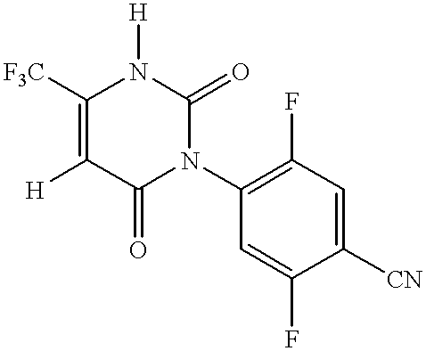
C1([F3C])=C([H])C(=O)N(C2=C(F)C=C([CN])C(F)=C2)C(=O)N1[H]
